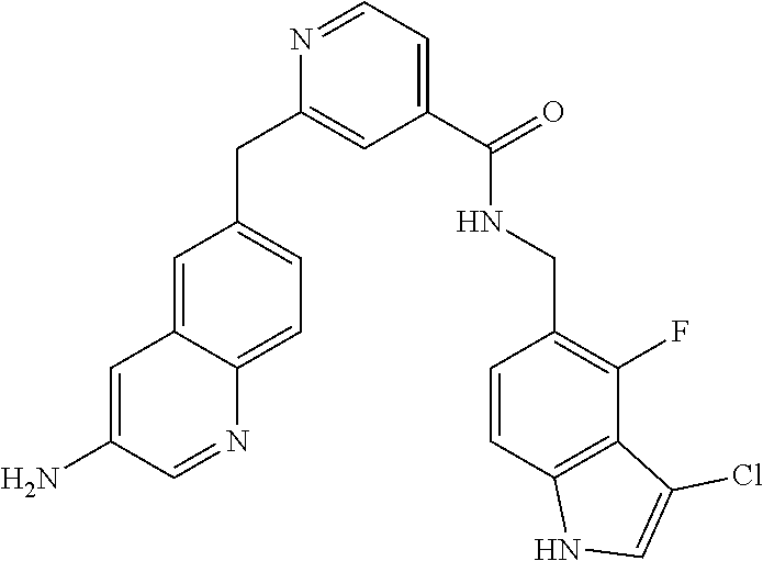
N1=CC=C(C(=O)NCC2=C(F)C3=C(C=C2)NC=C3Cl)C=C1CC1=CC=C2C(=C1)C=C(N)C=N2
